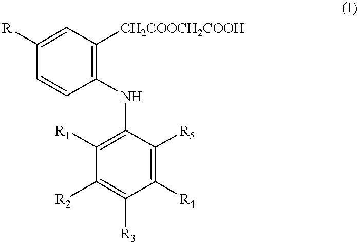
[R]C1=CC([CH2COOCH2COOH])=C(NC2=C([R1])C([R2])=C([R3])C([R4])=C2[R5])C=C1
